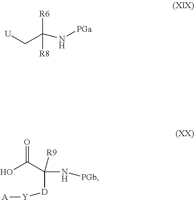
[R6]C(N[PGa])([R8])C[U].OC(=O)C(N[PGb])([R9])[D][Y][A]
